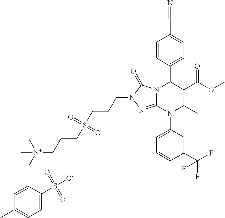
C1=CC(C2N3C(=NN(CCCS(CCC[N+](C)(C)C)(=O)=O)C3=O)N(C3=CC=CC(C(F)(F)F)=C3)C(C)=C2C(OC)=O)=CC=C1C#N.CC1=CC=C(S([O-])(=O)=O)C=C1
